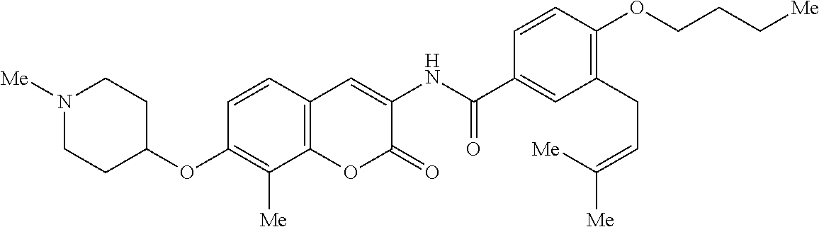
N1([Me])CCC(OC2=C([Me])C3=C(C=C2)C=C(NC(C2=CC(CC=C([Me])[Me])=C(OCCC[Me])C=C2)=O)C(=O)O3)CC1
